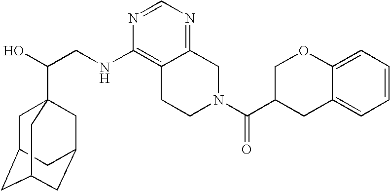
C(CNC1=C2C(=NC=N1)CN(C(C1CC3=CC=CC=C3OC1)=O)CC2)(O)C12CC3CC(CC(C1)C3)C2
